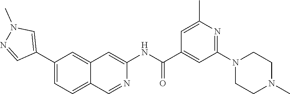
C1(C2=CN(C)N=C2)=CC=C2C(=C1)C=C(NC(C1=CC(N3CCN(C)CC3)=NC(C)=C1)=O)N=C2
